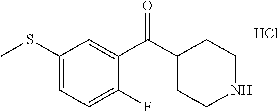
C1(SC)=CC=C(F)C(C(C2CCNCC2)=O)=C1.Cl
